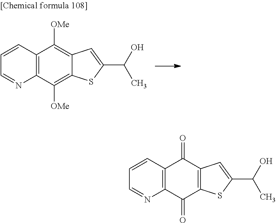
C12=C(C([OMe])=C3C(=C1[OMe])C=C(C(O)C)S3)N=CC=C2.C12=C(C(=O)C3=C(C1=O)C=C(C(O)C)S3)N=CC=C2
